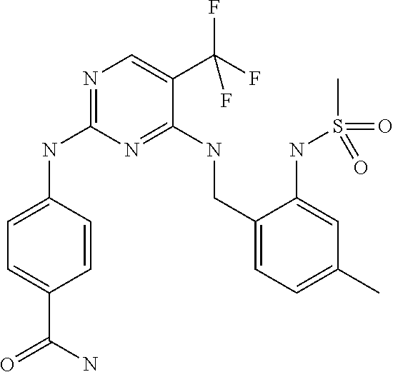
C1=C(NC2=NC=C(C(F)(F)F)C(NCC3=CC=C(C)C=C3NS(C)(=O)=O)=N2)C=CC(C(=O)N)=C1
